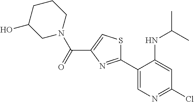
C1(C2=NC(C(=O)N3CC(O)CCC3)=CS2)=CN=C(Cl)C=C1NC(C)C
